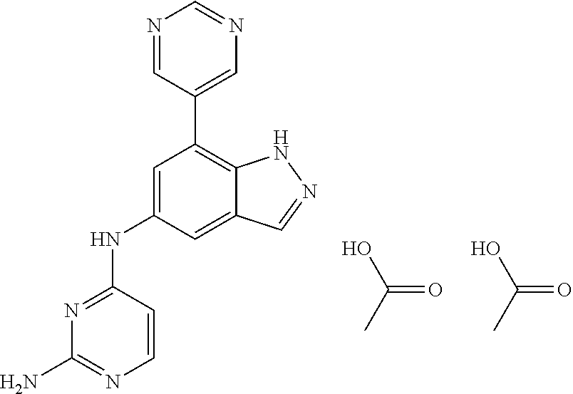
OC(C)=O.N1=C(NC2=CC(C3=CN=CN=C3)=C3C(=C2)C=NN3)C=CN=C1N.OC(C)=O
